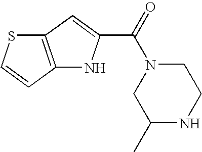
C12=C(C=CS1)NC(C(=O)N1CC(C)NCC1)=C2
